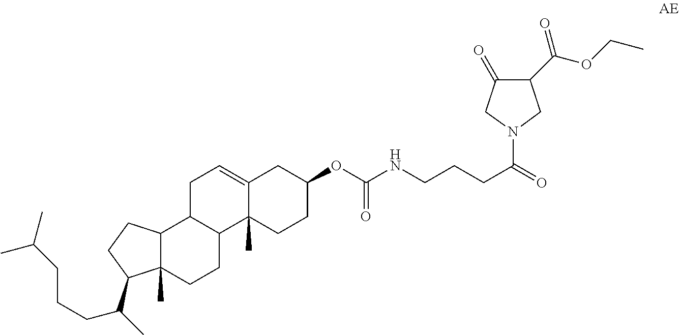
C12C(C)(CCC3C1CC=C1C3(C)CCC(OC(NCCCC(=O)N3CC(C(OCC)=O)C(=O)C3)=O)C1)C(C(C)CCCC(C)C)CC2
